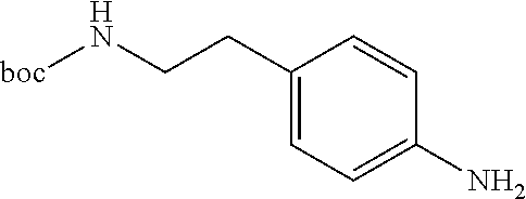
C1(CCN[boc])=CC=C(N)C=C1
